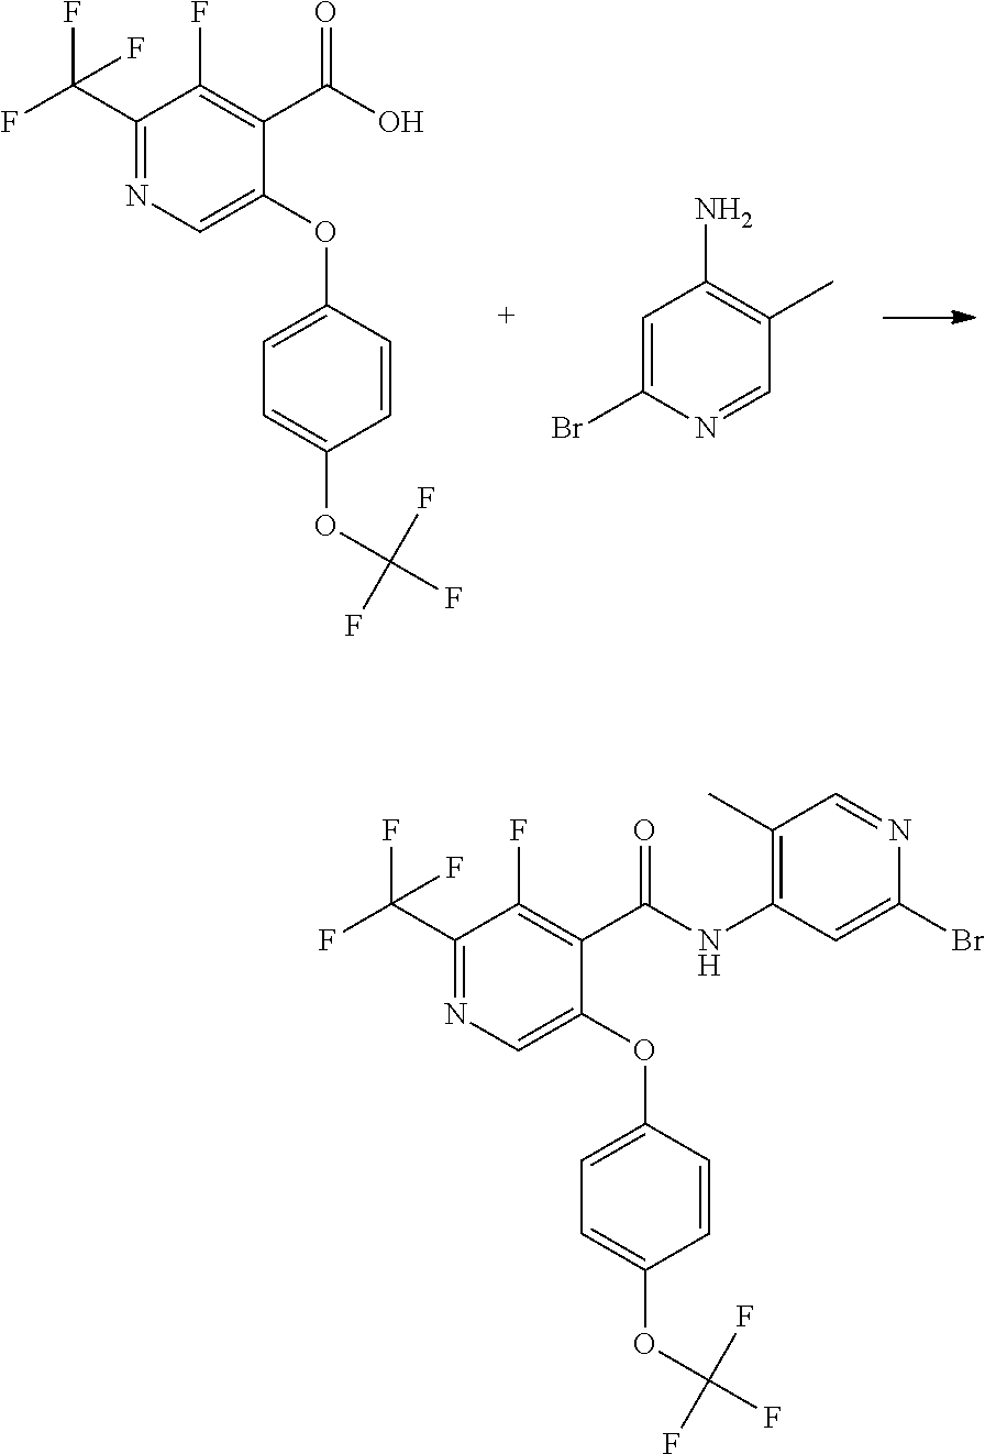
C1(C(F)(F)F)=NC=C(OC2=CC=C(OC(F)(F)F)C=C2)C(C(O)=O)=C1F.C1=C(Br)N=CC(C)=C1N.C1(C(F)(F)F)=NC=C(OC2=CC=C(OC(F)(F)F)C=C2)C(C(NC2=C(C)C=NC(Br)=C2)=O)=C1F
